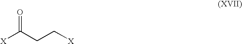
[X]C(CC[X])=O
